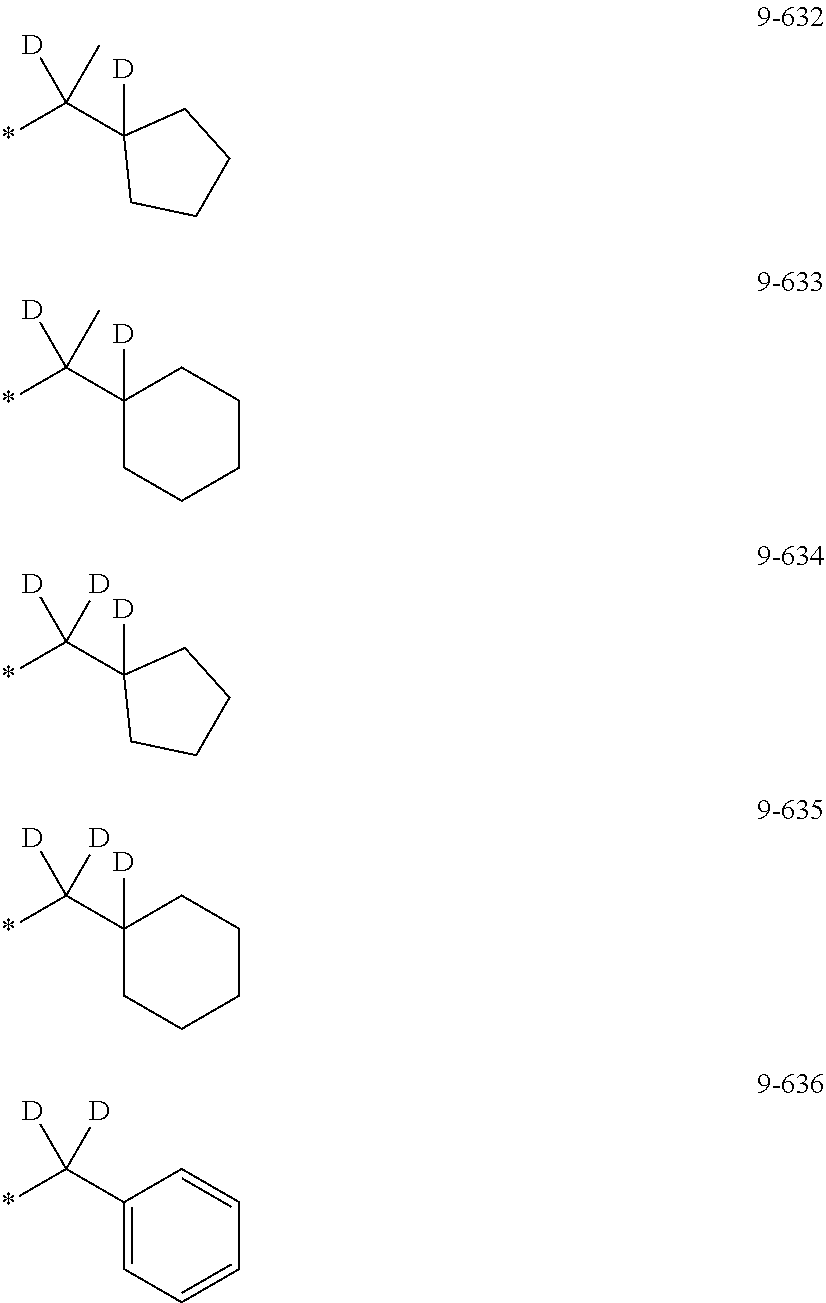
[D]C(C)(C1([D])CCCC1)*.[D]C(C)(C1([D])CCCCC1)*.[D]C([D])(C1([D])CCCC1)*.[D]C([D])(C1([D])CCCCC1)*.[D]C([D])(C1=CC=CC=C1)*
